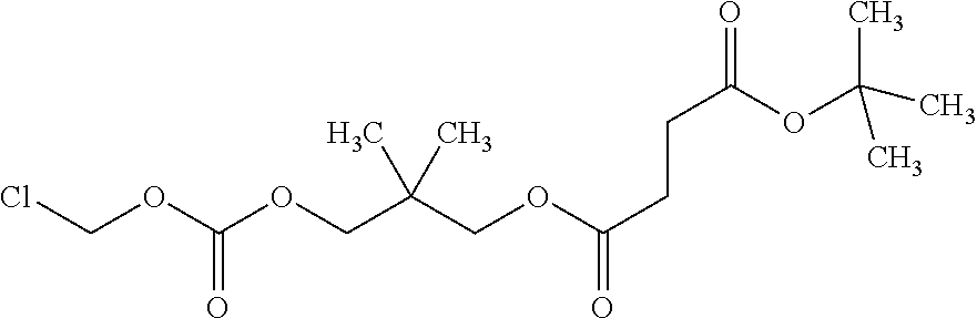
ClCOC(OCC(C)(C)COC(CCC(=O)OC(C)(C)C)=O)=O
